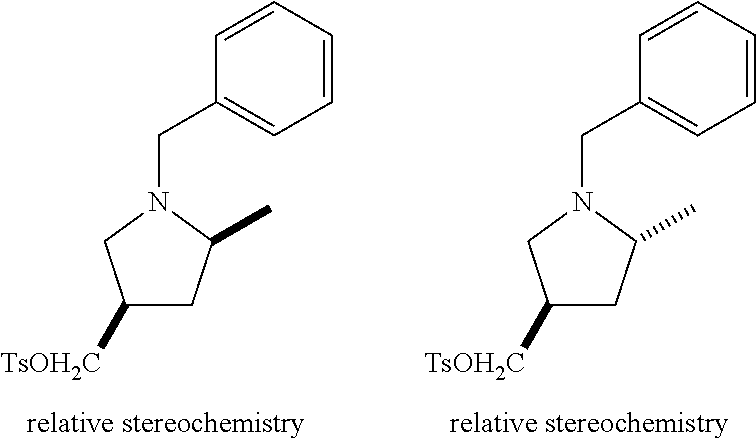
C1=CC=CC(CN2CC([TsOH2C])CC2C)=C1.C1=CC=CC(CN2CC([TsOH2C])CC2C)=C1
